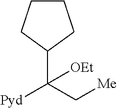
C1(C(C[Me])([Pyd])[OEt])CCCC1
